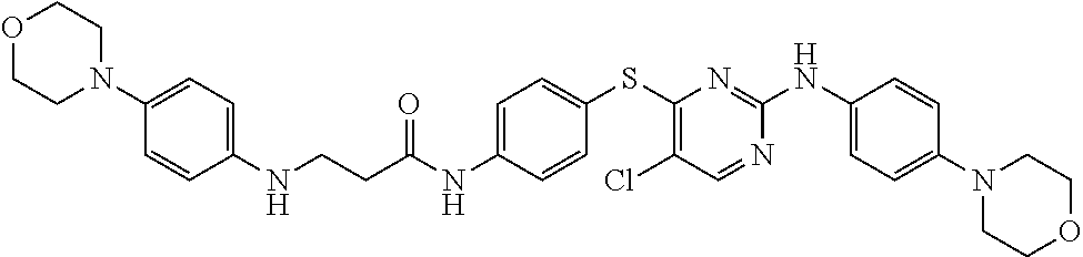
C1(SC2=CC=C(NC(CCNC3=CC=C(N4CCOCC4)C=C3)=O)C=C2)=C(Cl)C=NC(NC2=CC=C(N3CCOCC3)C=C2)=N1
